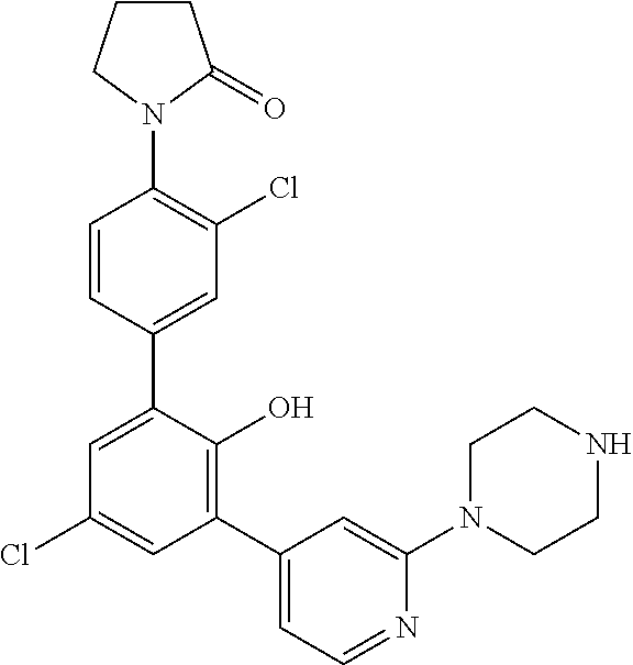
C1=CC(C2=CC(Cl)=CC(C3=CC=NC(N4CCNCC4)=C3)=C2O)=CC(Cl)=C1N1C(=O)CCC1
